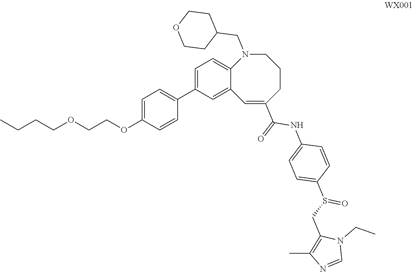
CCCCOCCOC1=CC=C(C2=CC=C3C(=C2)C=C(C(NC2=CC=C(S(=O)CC4=C(C)N=CN4CC)C=C2)=O)CCCN3CC2CCOCC2)C=C1
